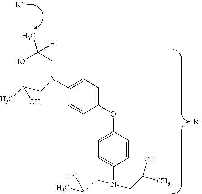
[R1].OC(CN(C1=CC=C(OC2=CC=C(N(CC(C)O)CC(C)O)C=C2)C=C1)CC(C)O)([H])C.[R2]
